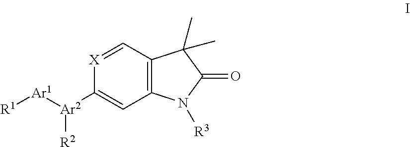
C12=C(C=[X]C([Ar2]([R2])[Ar1][R1])=C1)C(C)(C)C(=O)N2[R3]
